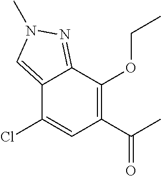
C1(Cl)=CC(C(C)=O)=C(OCC)C2=NN(C)C=C12
